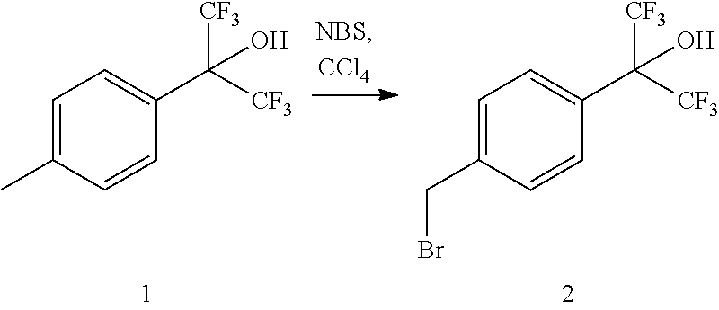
C1=C(C)C=CC(C([CF3])([CF3])O)=C1.C1=C(CBr)C=CC(C([CF3])([CF3])O)=C1
